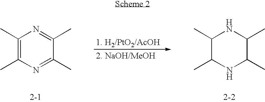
C1(C)=C(C)N=C(C)C(C)=N1.C1(C)C(C)NC(C)C(C)N1
